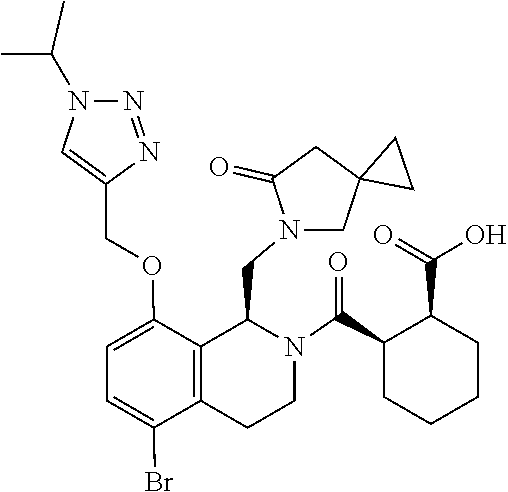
C1(COC2=CC=C(Br)C3=C2C(CN2CC4(CC2=O)CC4)N(C(C2CCCCC2C(=O)O)=O)CC3)=CN(C(C)C)N=N1
